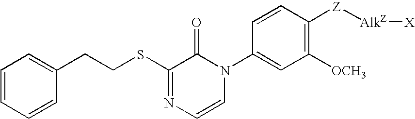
S(C1=NC=CN(C2=CC([OCH3])=C([Z][AlkZ][X])C=C2)C1=O)CCC1=CC=CC=C1
